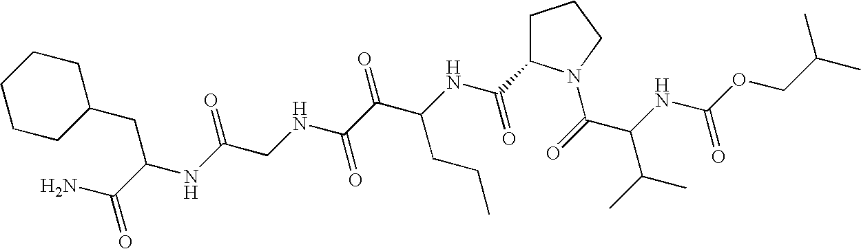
C(C(C)C)OC(NC(C(=O)N1CCCC1C(NC(C(C(NCC(NC(CC1CCCCC1)C(N)=O)=O)=O)=O)CCC)=O)C(C)C)=O
